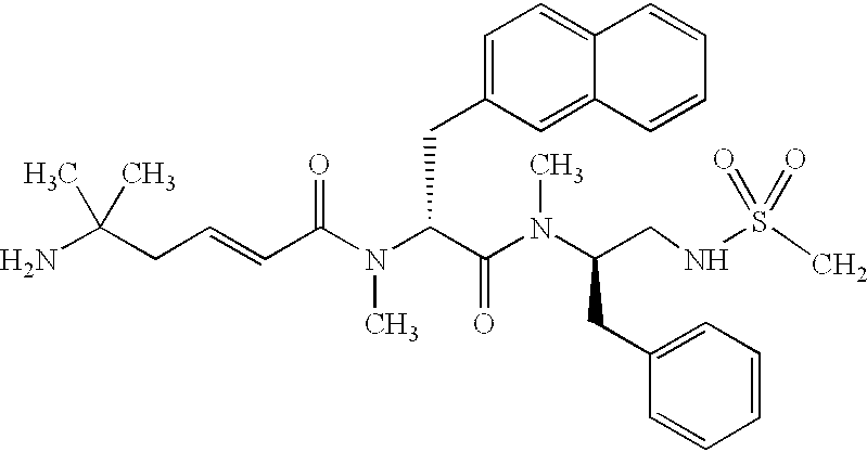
NC(CC=CC(N(C(C(N(C(CNS(=O)(=O)C)CC1=CC=CC=C1)C)=O)CC1=CC=C2C(=C1)C=CC=C2)C)=O)(C)C
